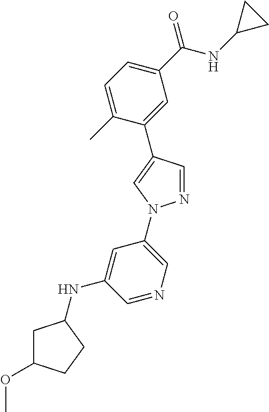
C1(C(NC2CC2)=O)=CC=C(C)C(C2=CN(C3=CN=CC(NC4CC(OC)CC4)=C3)N=C2)=C1
